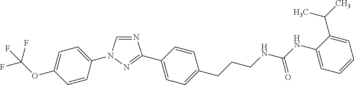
C1(OC(F)(F)F)=CC=C(N2C=NC(C3=CC=C(CCCNC(NC4=CC=CC=C4C(C)C)=O)C=C3)=N2)C=C1
